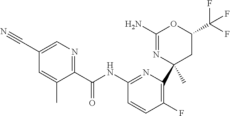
C1(C(NC2=NC(C3(C)CC(C(F)(F)F)OC(N)=N3)=C(F)C=C2)=O)=NC=C(C#N)C=C1C
